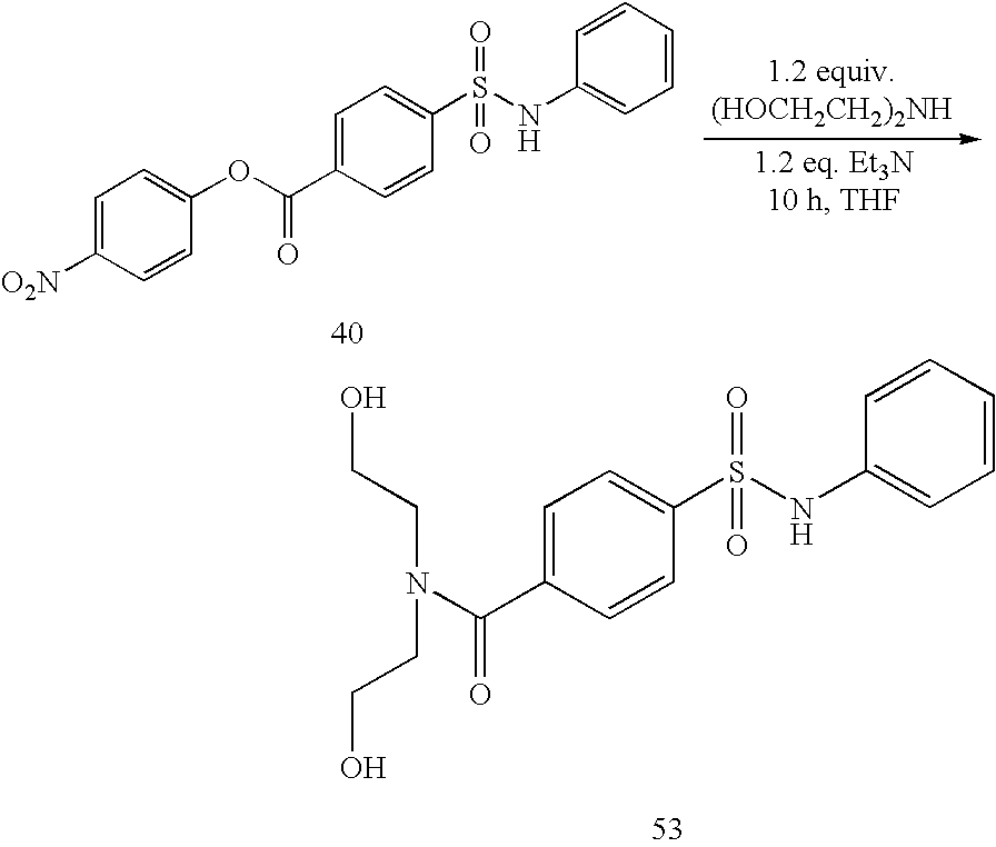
C1=C([O2N])C=CC(OC(=O)C2=CC=C(S(NC3=CC=CC=C3)(=O)=O)C=C2)=C1.N(C(=O)C1=CC=C(S(NC2=CC=CC=C2)(=O)=O)C=C1)(CCO)CCO
